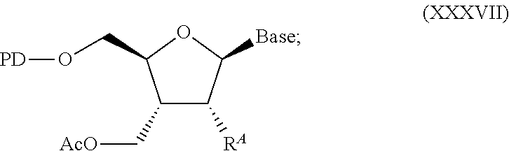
C1(C[AcO])C([RA])C([Base])OC1CO[PD]
